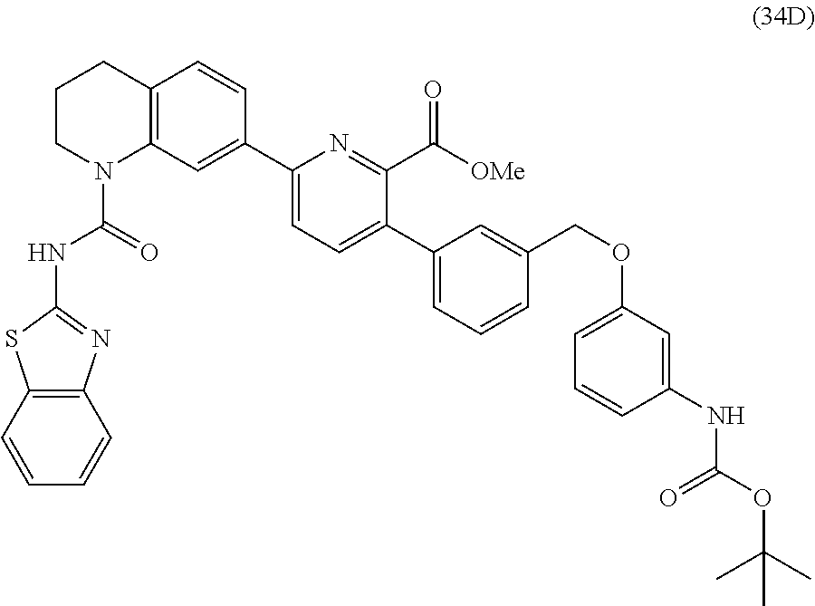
C1=C(OCC2=CC(C3=CC=C(C4=CC5=C(C=C4)CCCN5C(=O)NC4=NC5=C(S4)C=CC=C5)N=C3C([OMe])=O)=CC=C2)C=C(NC(OC(C)(C)C)=O)C=C1
